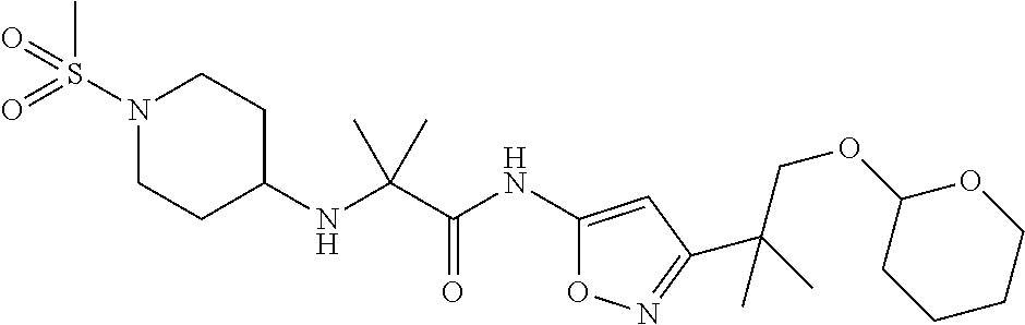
N(C(C(NC1=CC(C(C)(COC2CCCCO2)C)=NO1)=O)(C)C)C1CCN(S(=O)(C)=O)CC1
